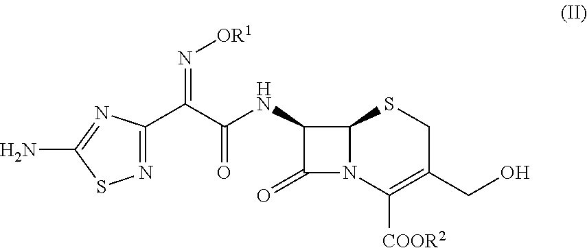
N1=C(C(C(NC2C(=O)N3C2SCC(CO)=C3[COOR2])=O)=N[OR1])N=C(N)S1
